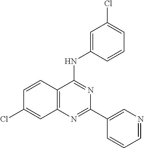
C1=CC2=C(C=C1Cl)N=C(C1=CN=CC=C1)N=C2NC1=CC(Cl)=CC=C1
